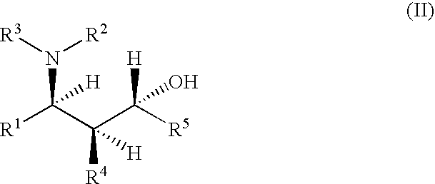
[R1]C(C(C([R5])([H])O)([R4])[H])(N([R3])[R2])[H]
